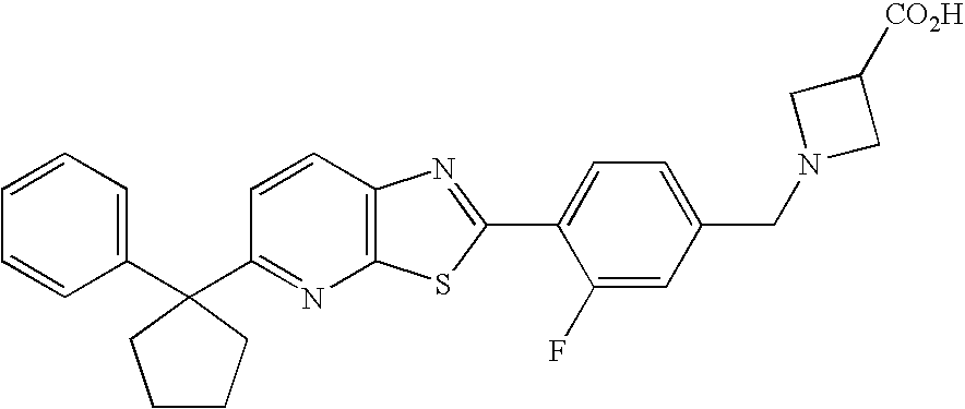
C1=CC=C(C2(C3=NC4=C(C=C3)N=C(C3=CC=C(CN5CC([CO2H])C5)C=C3F)S4)CCCC2)C=C1
